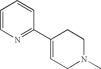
C1=CN=C(C2=CCN(C)CC2)C=C1
